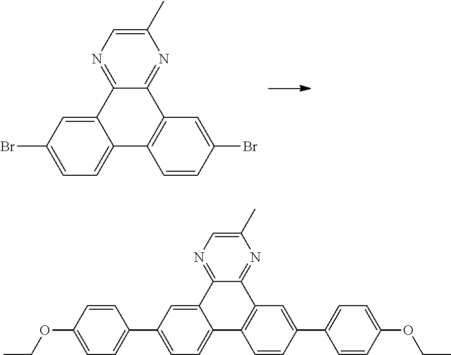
C12=CC=C(Br)C=C1C1=NC=C(C)N=C1C1=C2C=CC(Br)=C1.C12=CC=C(C3=CC=C(OCC)C=C3)C=C1C1=NC=C(C)N=C1C1=C2C=CC(C2=CC=C(OCC)C=C2)=C1
